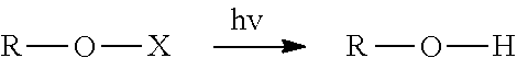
[R]O[X].[R]O[H]
